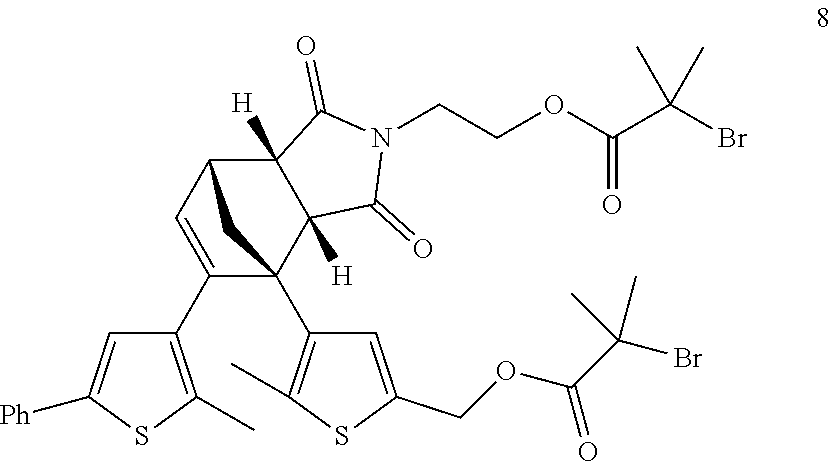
C1(C2=C(C)SC([Ph])=C2)=CC2C3([H])C([H])(C1(C1=C(C)SC(COC(C(Br)(C)C)=O)=C1)C2)C(=O)N(CCOC(=O)C(Br)(C)C)C3=O
